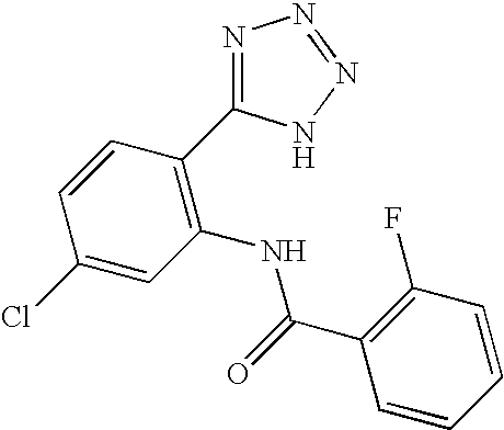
C1=CC(C2=NN=NN2)=C(NC(C2=C(F)C=CC=C2)=O)C=C1Cl
